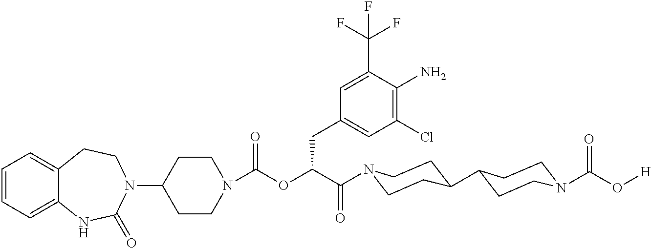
C1=CC=C2C(=C1)CCN(C1CCN(C(=O)OC(C(=O)N3CCC(C4CCN(C(=O)O[H])CC4)CC3)CC3=CC(Cl)=C(N)C(C(F)(F)F)=C3)CC1)C(=O)N2
